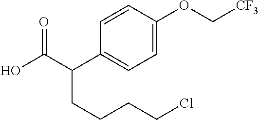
C1=CC(OC[CF3])=CC=C1C(C(O)=O)CCCCCl
